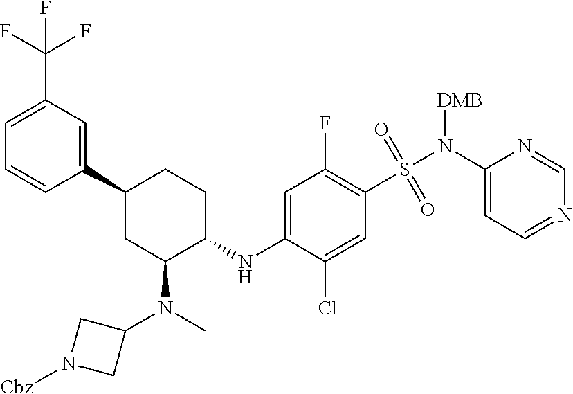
C1=C(C(F)(F)F)C=C(C2CC(N(C)C3CN([Cbz])C3)C(NC3=CC(F)=C(S(=O)(N(C4=CC=NC=N4)[DMB])=O)C=C3Cl)CC2)C=C1
